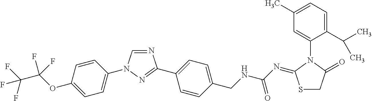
N1=CN(C2=CC=C(OC(C(F)(F)F)(F)F)C=C2)N=C1C1=CC=C(CNC(N=C2SCC(=O)N2C2=CC(C)=CC=C2C(C)C)=O)C=C1
